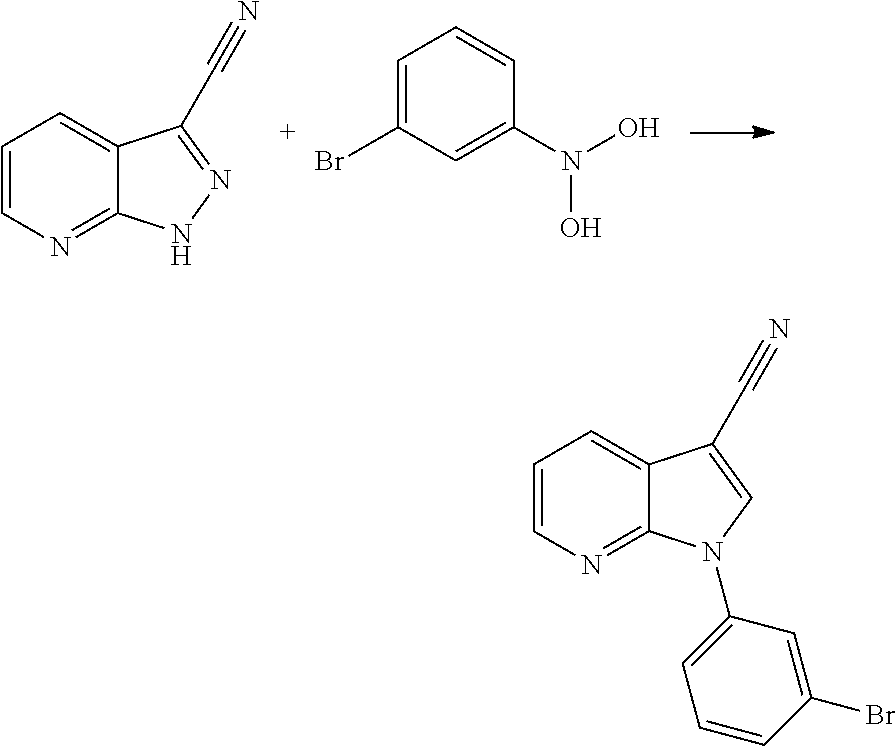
C12=NC=CC=C1C(C#N)=NN2.C1=C(Br)C=C(N(O)O)C=C1.C12=NC=CC=C1C(C#N)=CN2C1=CC=CC(Br)=C1
